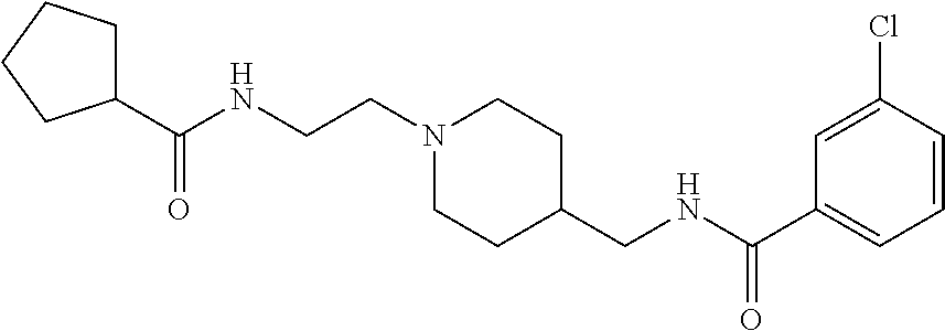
C1(C(NCCN2CCC(CNC(C3=CC=CC(Cl)=C3)=O)CC2)=O)CCCC1
